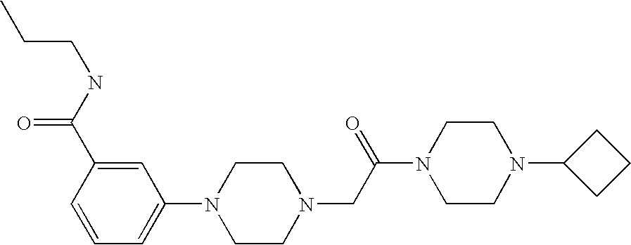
C(CNC(C1=CC(N2CCN(CC(N3CCN(C4CCC4)CC3)=O)CC2)=CC=C1)=O)C
